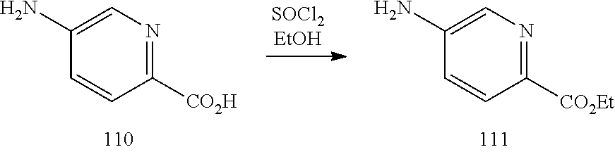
C1([CO2Et])=NC=C(N)C=C1.C1([CO2H])=NC=C(N)C=C1
